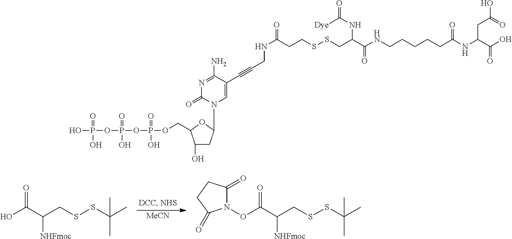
C(C(C(=O)NCCCCCC(=O)NC(CC(=O)O)C(=O)O)NC(=O)[Dye])SSCCC(NCC#CC1=CN(C2CC(O)C(COP(OP(OP(O)(=O)O)(=O)O)(=O)O)O2)C(=O)N=C1N)=O.[MeCN].OC(C(CSSC(C)(C)C)[NHFmoc])=O.O(C(C(CSSC(C)(C)C)[NHFmoc])=O)N1C(=O)CCC1=O
